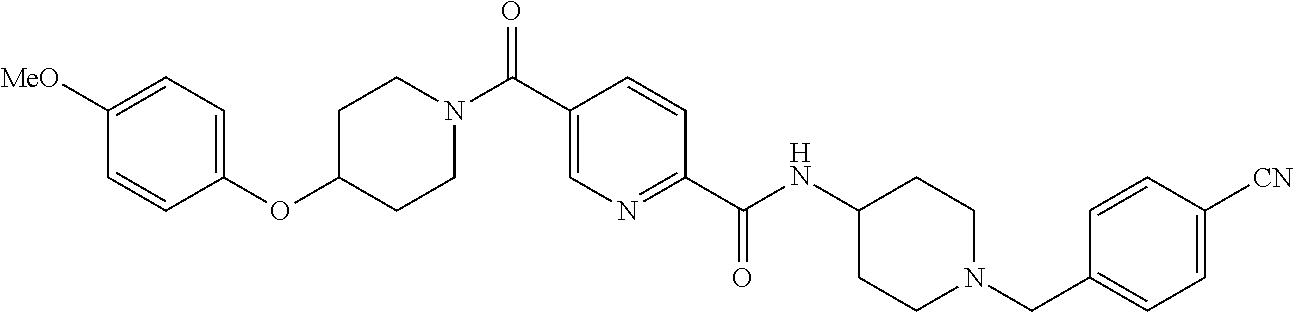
C1(OC2=CC=C([MeO])C=C2)CCN(C(C2=CN=C(C(NC3CCN(CC4=CC=C([CN])C=C4)CC3)=O)C=C2)=O)CC1
